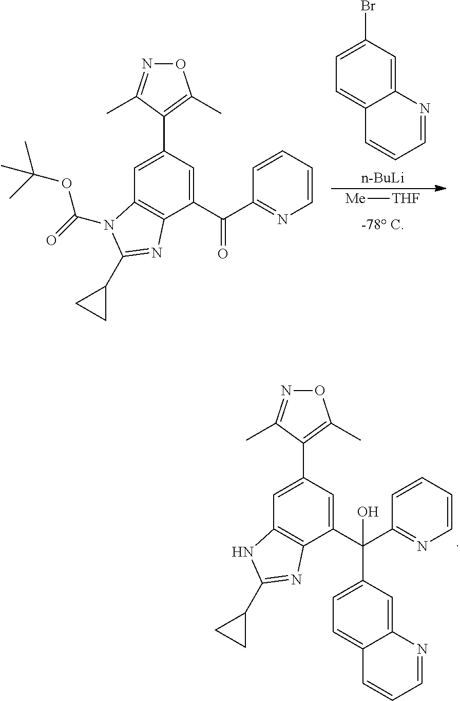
[n-BuLi].C1=C2C(=CC(Br)=C1)N=CC=C2.[Me][THF].C12=C(C(C(=O)C3=NC=CC=C3)=CC(C3=C(C)ON=C3C)=C1)N=C(C1CC1)N2C(=O)OC(C)(C)C.C12=C(C(C(C3=NC=CC=C3)(C3=CC=C4C(=C3)N=CC=C4)O)=CC(C3=C(C)ON=C3C)=C1)N=C(C1CC1)N2
